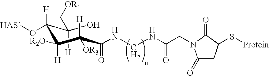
OC(C([H])(O[HAS])C([H])([R2O])C(C(=O)NCNC(CN1C(=O)CC(S[Protein])C1=O)=O)([H])[OR3])([H])C[OR1]
